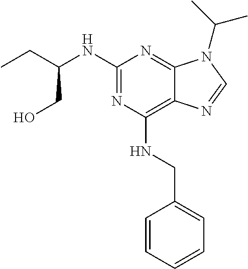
C1(NC(CC)CO)=NC(NCC2=CC=CC=C2)=C2C(=N1)N(C(C)C)C=N2
